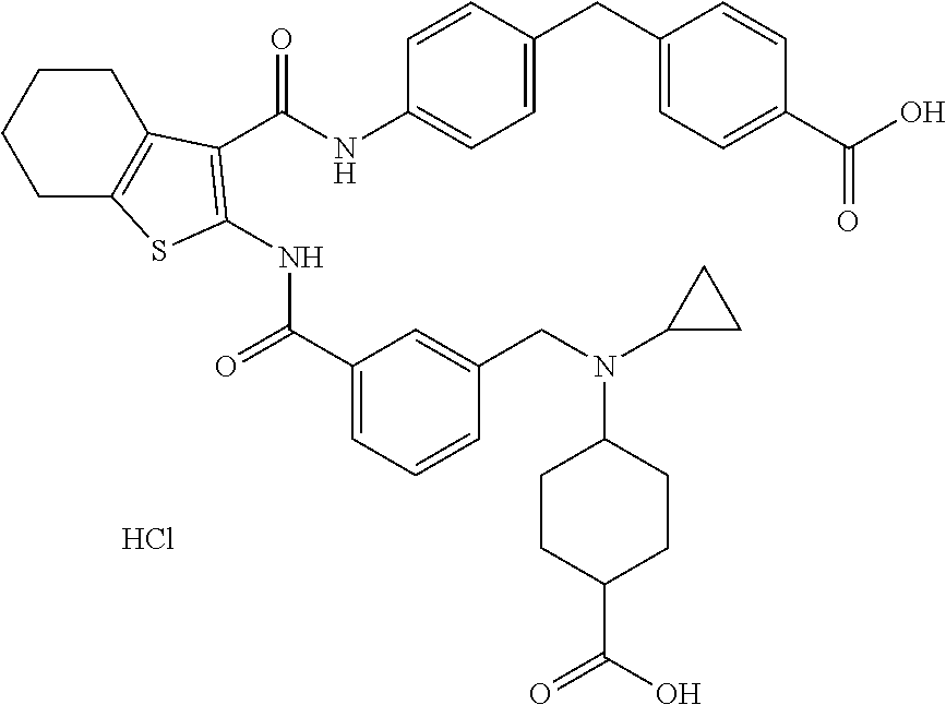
C1CC2=C(CC1)SC(NC(=O)C1=CC=CC(CN(C3CCC(C(O)=O)CC3)C3CC3)=C1)=C2C(NC1=CC=C(CC2=CC=C(C(O)=O)C=C2)C=C1)=O.Cl
